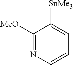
C1([MeO])=NC=CC=C1[SnMe3]
